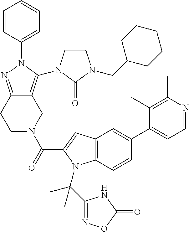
C1(N2N=C3CCN(C(=O)C4=CC5=C(N4C(C4=NOC(=O)N4)(C)C)C=CC(C4=CC=NC(C)=C4C)=C5)CC3=C2N2CCN(CC3CCCCC3)C2=O)=CC=CC=C1
